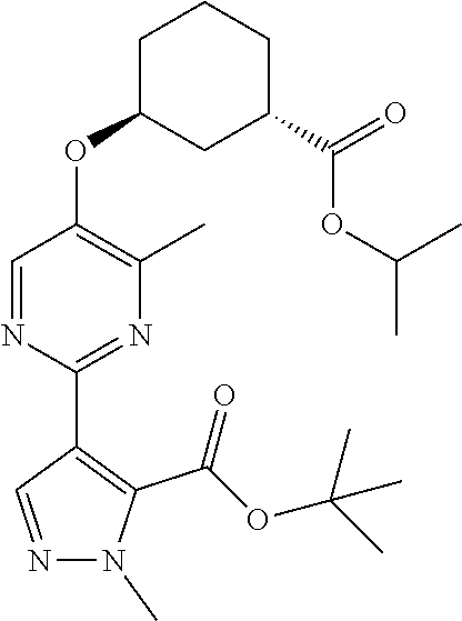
CN1N=CC(C2=NC(C)=C(OC3CC(C(OC(C)C)=O)CCC3)C=N2)=C1C(=O)OC(C)(C)C
